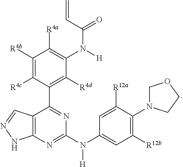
C12=C(N=C(N(C3=CC([R12b])=C(N4COCC4)C([R12a])=C3)[H])N=C1C1=C([R4d])C(N(C(C=C)=O)[H])=C([R4a])C([R4b])=C1[R4c])NN=C2
